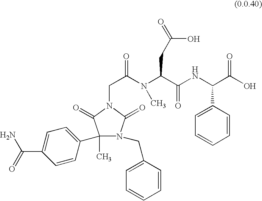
N1(CC2=CC=CC=C2)C(=O)N(CC(=O)N(C)C(C(NC(C(=O)O)C2=CC=CC=C2)=O)CC(O)=O)C(=O)C1(C)C1=CC=C(C(=O)N)C=C1
